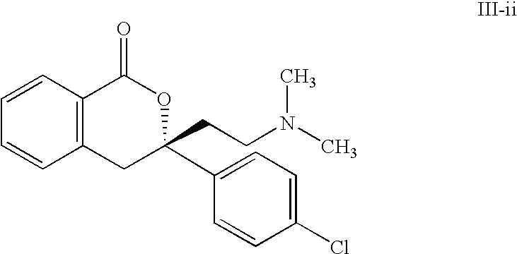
C12=C(C=CC=C1)C(=O)OC(CCN(C)C)(C1=CC=C(Cl)C=C1)C2
